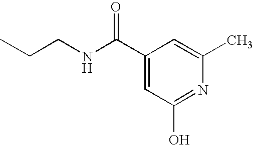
C1(C(NCCC)=O)=CC(O)=NC(C)=C1
